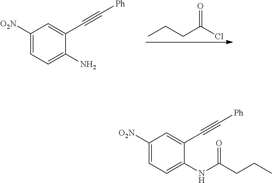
C1([O2N])=CC=C(NC(CCC)=O)C(C#C[Ph])=C1.C1([O2N])=CC=C(N)C(C#C[Ph])=C1.CCCC(Cl)=O
